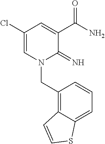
C1(Cl)=CN(CC2=C3C(=CC=C2)SC=C3)C(=N)C(C(N)=O)=C1
